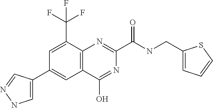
C12=C(N=C(C(NCC3=CC=CS3)=O)N=C1O)C(C(F)(F)F)=CC(C1=CNN=C1)=C2
